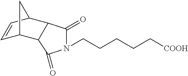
N1(CCCCC[COOH])C(=O)C2C(C1=O)C1C=CC2C1
